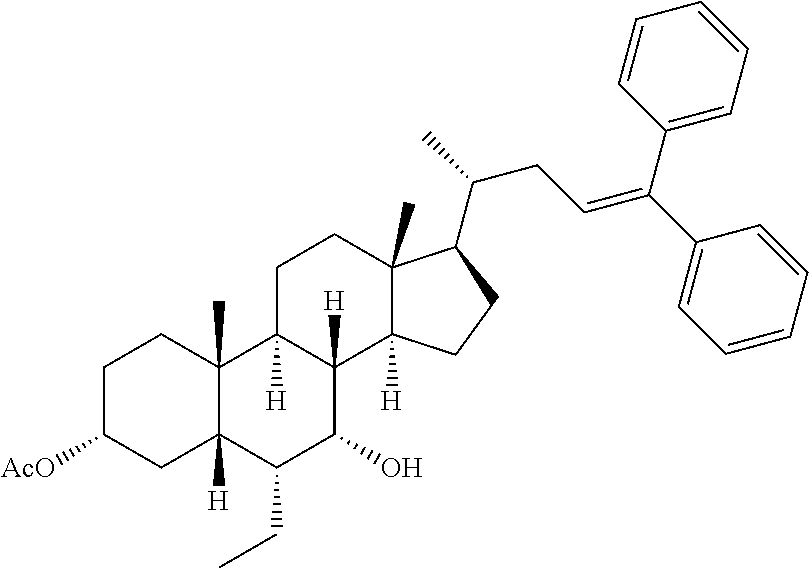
C1C([AcO])CC2([H])C(C)(C1)C1([H])C([H])(C(O)C2CC)C2([H])C(C)(CC1)C(C(CC=C(C1=CC=CC=C1)C1=CC=CC=C1)C)CC2
